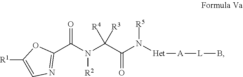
[Het](N([R5])C(C(N([R2])C(C1=NC=C([R1])O1)=O)([R3])[R4])=O)[A][L]B
